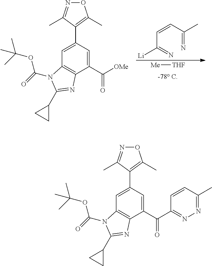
C12=C(C(C([OMe])=O)=CC(C3=C(C)ON=C3C)=C1)N=C(C1CC1)N2C(=O)OC(C)(C)C.C(=N)(C=CC(=N)C)[Li].[Me][THF].C12=C(C(C(=O)C3=NN=C(C)C=C3)=CC(C3=C(C)ON=C3C)=C1)N=C(C1CC1)N2C(=O)OC(C)(C)C
